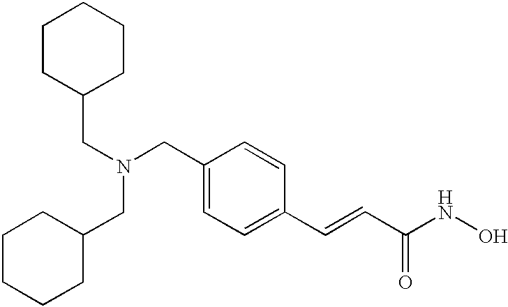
C1CC(CN(CC2CCCCC2)CC2=CC=C(C=CC(NO)=O)C=C2)CCC1
